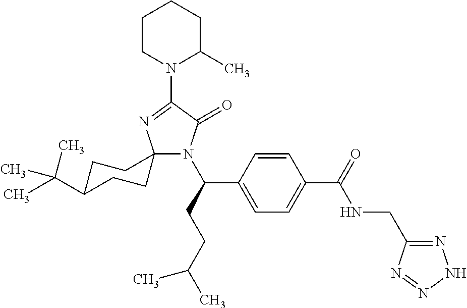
C12(N(C(C3=CC=C(C(=O)NCC4=NNN=N4)C=C3)CCC(C)C)C(=O)C(N3C(C)CCCC3)=N1)CCC(C(C)(C)C)CC2
